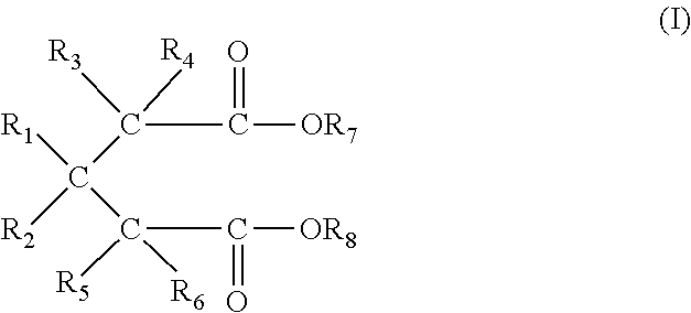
C(C([OR7])=O)([R3])([R4])C([R2])([R1])C(C([OR8])=O)([R6])[R5]
